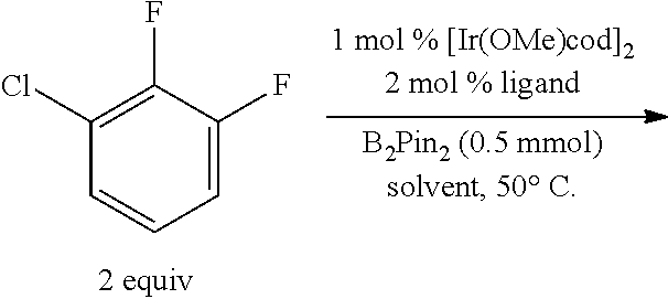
C1(Cl)=C(F)C(F)=CC=C1
